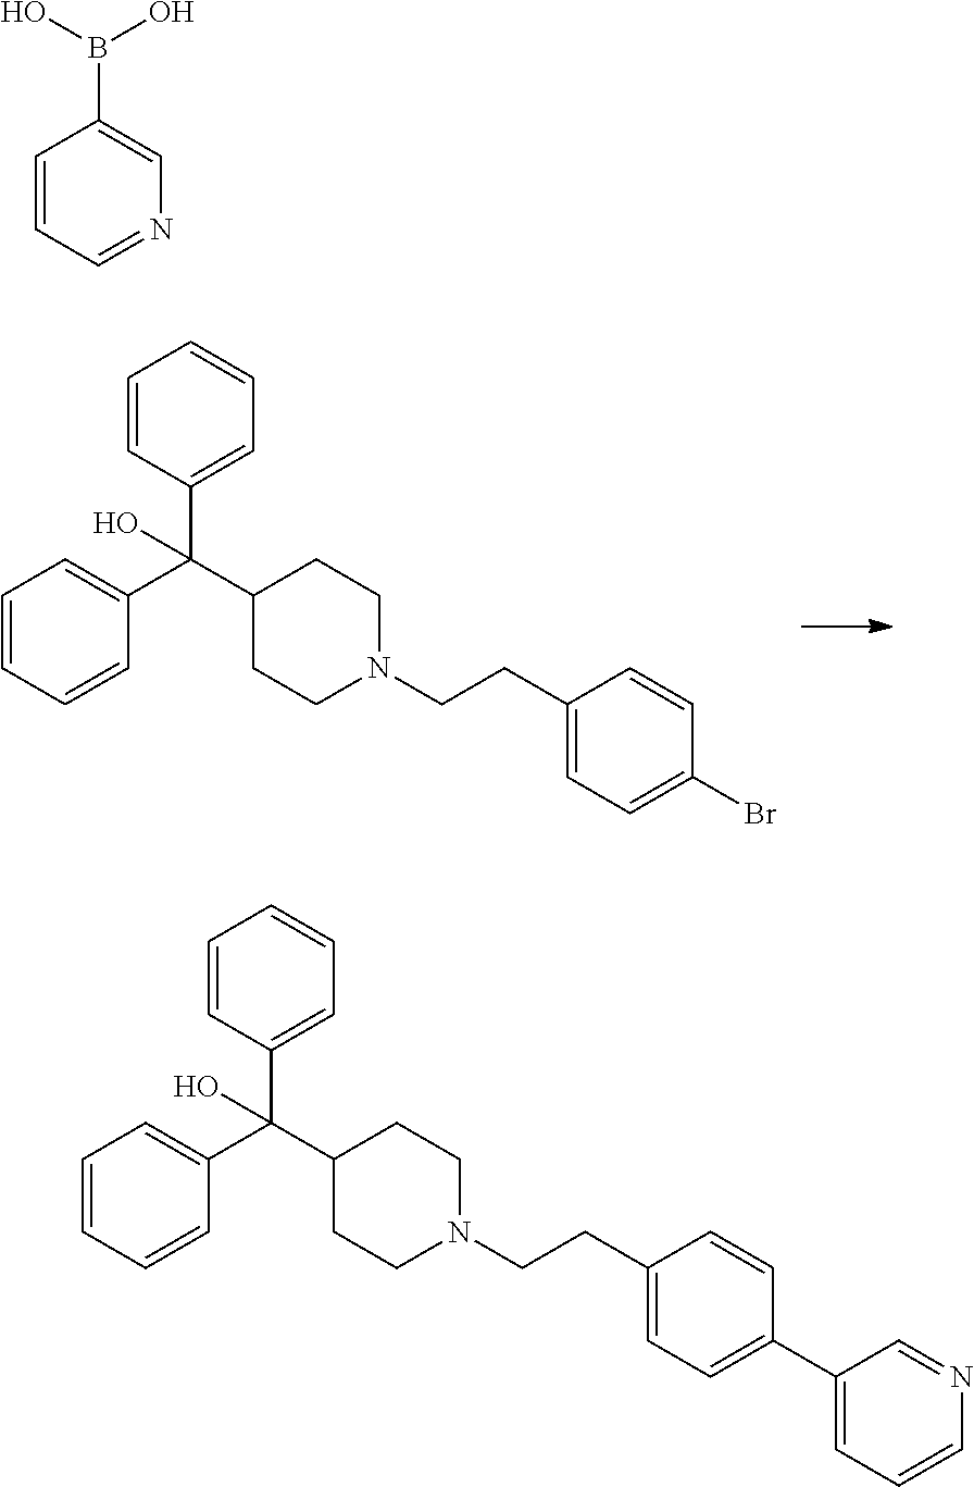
C1(C(C2CCN(CCC3=CC=C(Br)C=C3)CC2)(C2=CC=CC=C2)O)=CC=CC=C1.C1(C(C2CCN(CCC3=CC=C(C4=CC=CN=C4)C=C3)CC2)(C2=CC=CC=C2)O)=CC=CC=C1.C1=CC=NC=C1B(O)O
